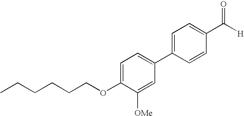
C1=CC(C([H])=O)=CC=C1C1=CC=C(OCCCCCC)C([OMe])=C1
